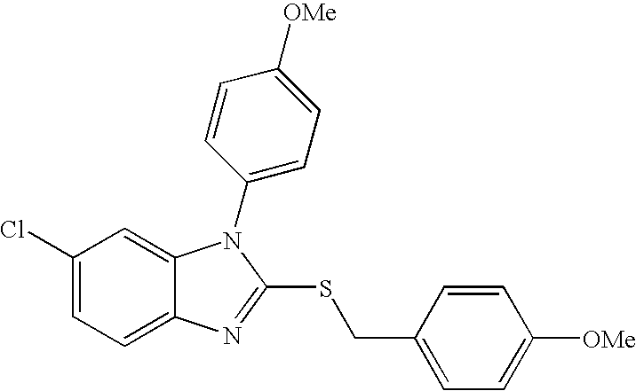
C1(Cl)=CC=C2C(=C1)N(C1=CC=C([OMe])C=C1)C(SCC1=CC=C([OMe])C=C1)=N2
